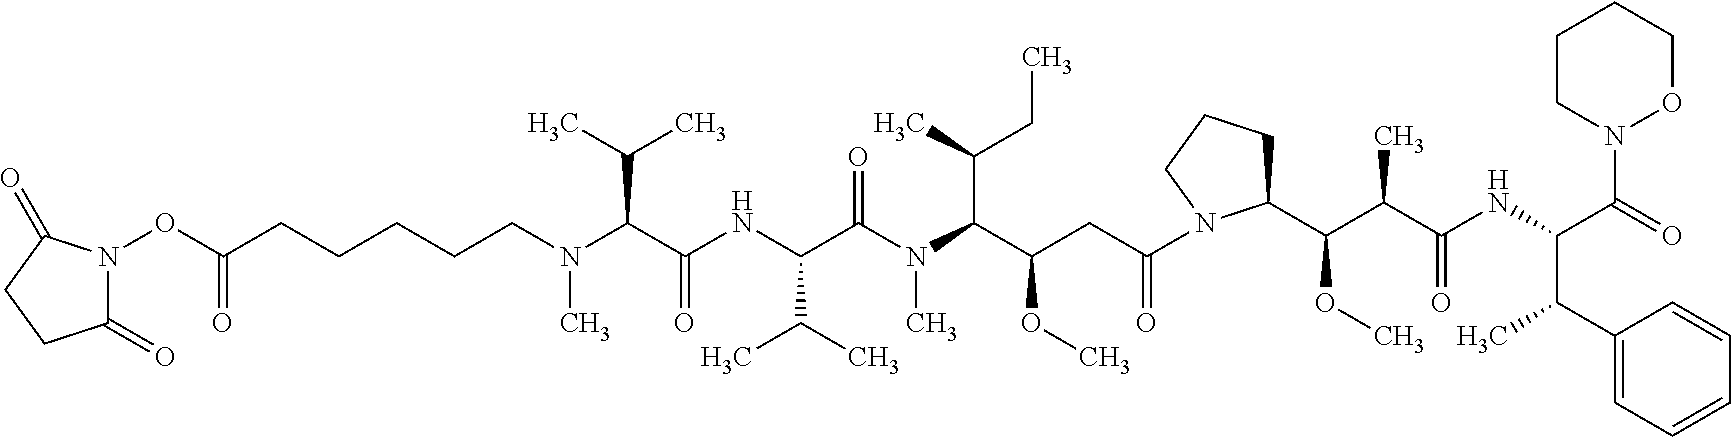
C1(=O)CCC(=O)N1OC(CCCCCN(C(C(NC(C(N(C(C(CC(=O)N1C(C(C(C(=O)NC(C(C2=CC=CC=C2)C)C(N2OCCCC2)=O)C)OC)CCC1)OC)C(CC)C)C)=O)C(C)C)=O)C(C)C)C)=O
